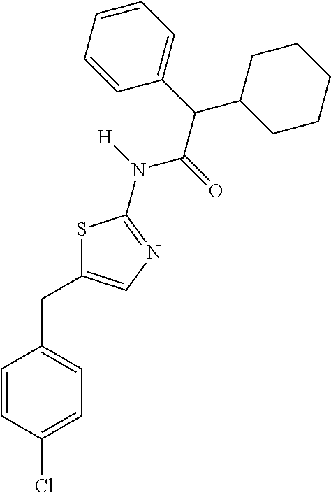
S1C(CC2=CC=C(Cl)C=C2)=CN=C1N(C(C(C1CCCCC1)C1=CC=CC=C1)=O)[H]
